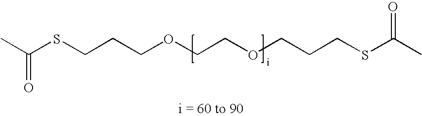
C(SCCCOCCOCCCSC(C)=O)(C)=O
